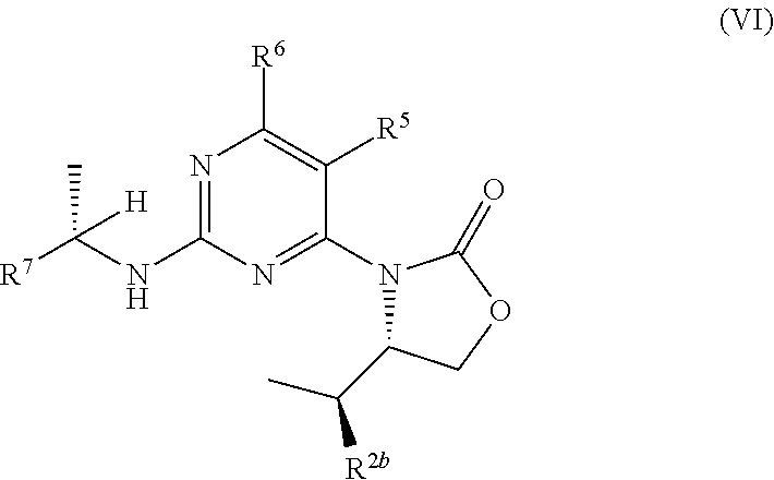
N1=C(NC([R7])(C)[H])N=C(N2C(C(C)[R2b])COC2=O)C([R5])=C1[R6]
